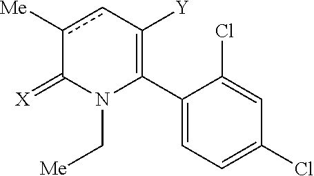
C1(C2=C([Y])cc([Me])C(=[X])N2C[Me])=CC=C(Cl)C=C1Cl
